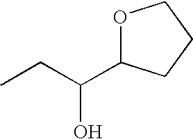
O1C(C(CC)O)CCC1
